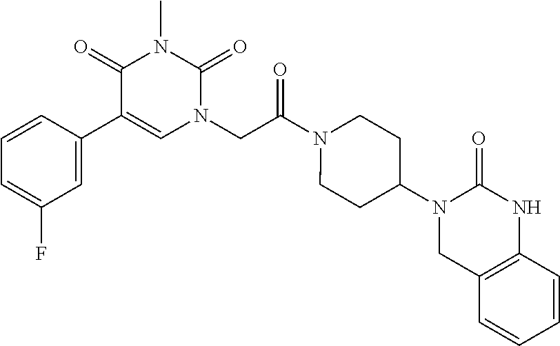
C1=C(C2=CN(CC(N3CCC(N4CC5=C(NC4=O)C=CC=C5)CC3)=O)C(=O)N(C)C2=O)C=CC=C1F
